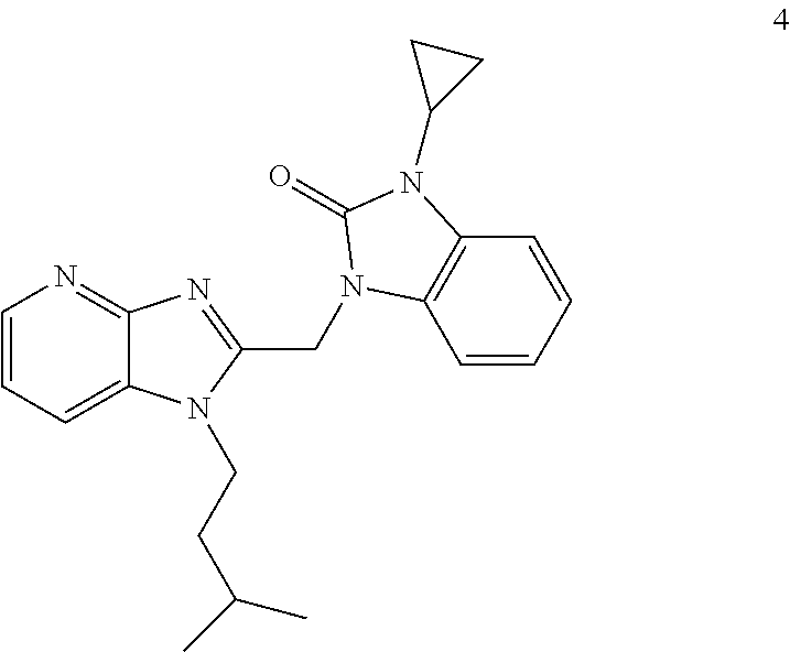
C1=CC=C2C(=N1)N=C(CN1C3=C(C=CC=C3)N(C3CC3)C1=O)N2CCC(C)C
